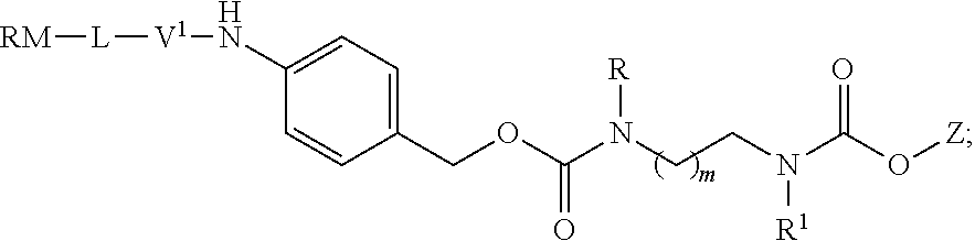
[RM][L][V1]NC1=CC=C(COC(N(CCN(C(O[Z])=O)[R1])[R])=O)C=C1
